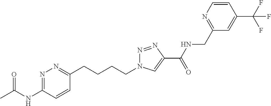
CC(NC1=NN=C(CCCCN2N=NC(C(NCC3=NC=CC(C(F)(F)F)=C3)=O)=C2)C=C1)=O
